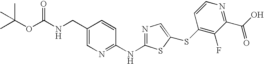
C1(CNC(OC(C)(C)C)=O)=CN=C(NC2=NC=C(SC3=C(F)C(C(O)=O)=NC=C3)S2)C=C1
